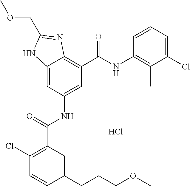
C12=CC(NC(C3=C(Cl)C=CC(CCCOC)=C3)=O)=CC(C(NC3=C(C)C(Cl)=CC=C3)=O)=C1N=C(COC)N2.Cl
